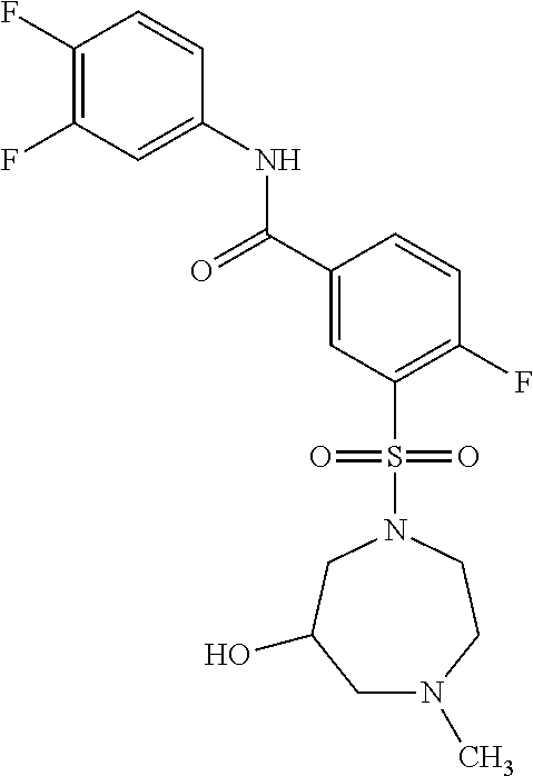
C1(F)=C(F)C=C(NC(C2=CC(S(N3CC(O)CN(C)CC3)(=O)=O)=C(F)C=C2)=O)C=C1
